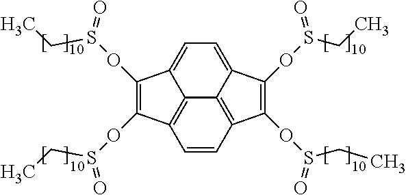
C12=CC=C3C(OS(CC)=O)=C(OS(=O)CC)C4=C3C1=C(C=C4)C(OS(CC)=O)=C2OS(=O)CC
